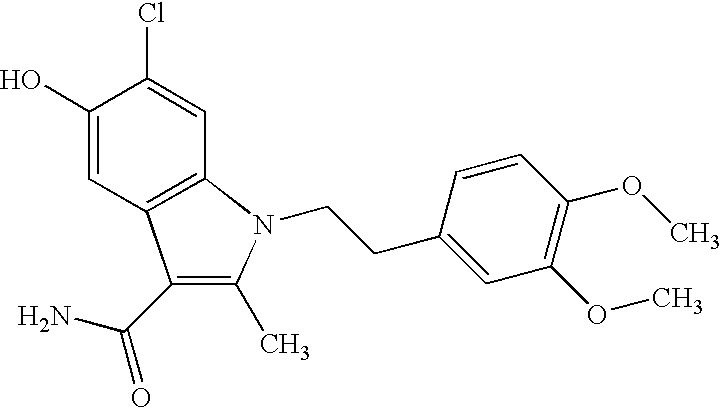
C12=C(C(C(=O)N)=C(C)N1CCC1=CC(OC)=C(OC)C=C1)C=C(O)C(Cl)=C2
